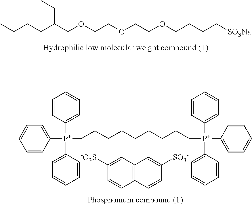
C1=CC([P+](C2=CC=CC=C2)(C2=CC=CC=C2)CCCCCCCCC[P+](C2=CC=CC=C2)(C2=CC=CC=C2)C2=CC=CC=C2)=CC=C1.C1([-O3S])=CC2=C(C=C1)C=CC([SO3-])=C2.C(CCC(COCCOCCOCCCC[SO3Na])CC)C
